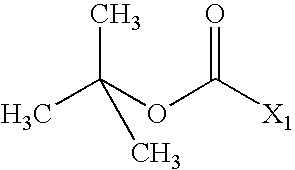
CC(OC([X1])=O)(C)C
